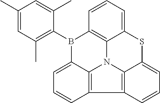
CC1=CC(C)=C(B2C3=CC=CC4=C3N3C5=C2C=CC=C5SC2=CC=CC4=C32)C(C)=C1
